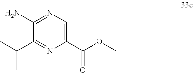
C1(C(OC)=O)=CN=C(N)C(C(C)C)=N1
